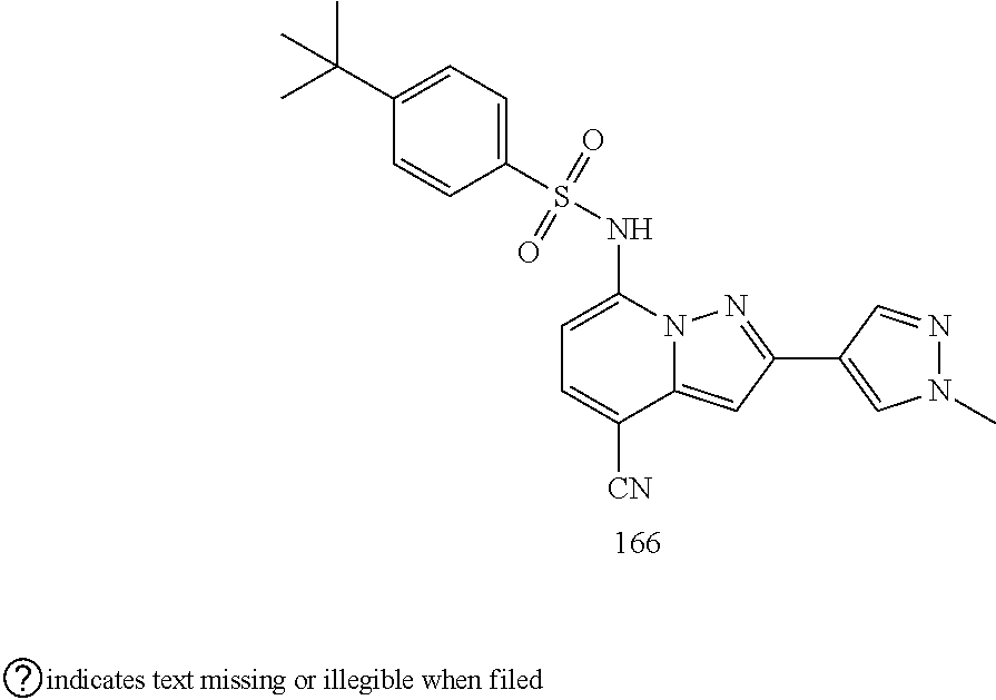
C1(C(C)(C)C)=CC=C(S(NC2=CC=C([CN])C3=CC(C4=CN(C)N=C4)=NN23)(=O)=O)C=C1
